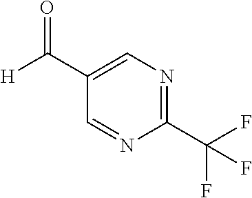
[H]C(C1=CN=C(C(F)(F)F)N=C1)=O
